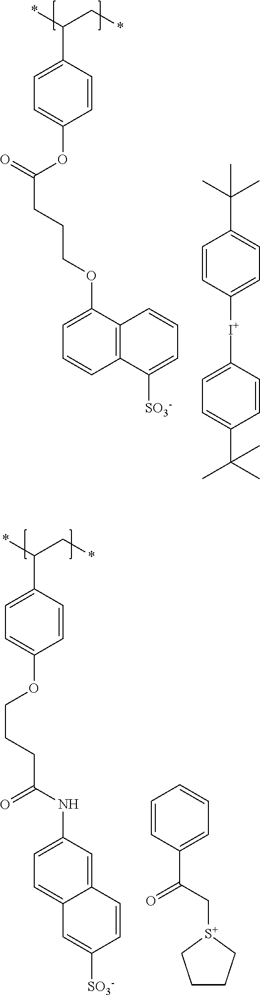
C(C1=CC=C(OC(CCCOC2=CC=CC3=C2C=CC=C3[SO3-])=O)C=C1)(C*)*.C1=CC([I+]C2=CC=C(C(C)(C)C)C=C2)=CC=C1C(C)(C)C.C(C1=CC=C(OCCCC(=O)NC2=CC=C3C(=C2)C=CC([SO3-])=C3)C=C1)(C*)*.C1=CC(C(C[S+]2CCCC2)=O)=CC=C1
